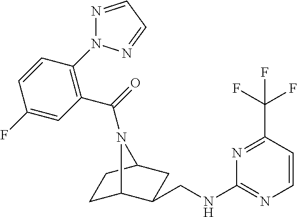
C1C2C(CNC3=NC=CC(C(F)(F)F)=N3)CC(C1)N2C(=O)C1=C(N2N=CC=N2)C=CC(F)=C1
